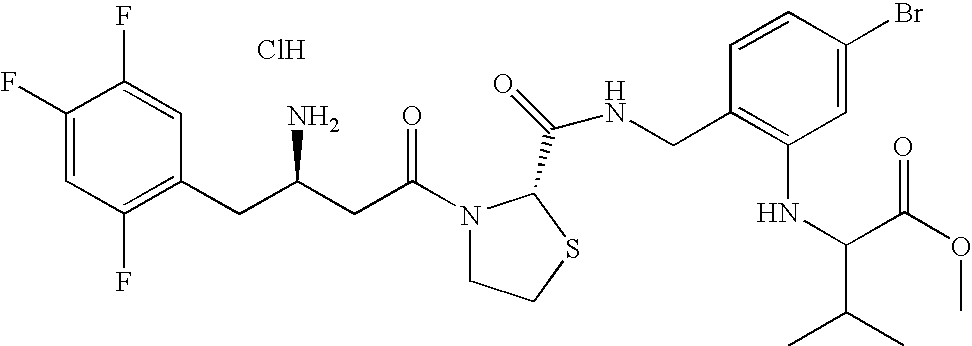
Cl.C1(F)=CC(F)=C(CC(CC(N2CCSC2C(=O)NCC2=C(NC(C(C)C)C(OC)=O)C=C(Br)C=C2)=O)N)C=C1F
